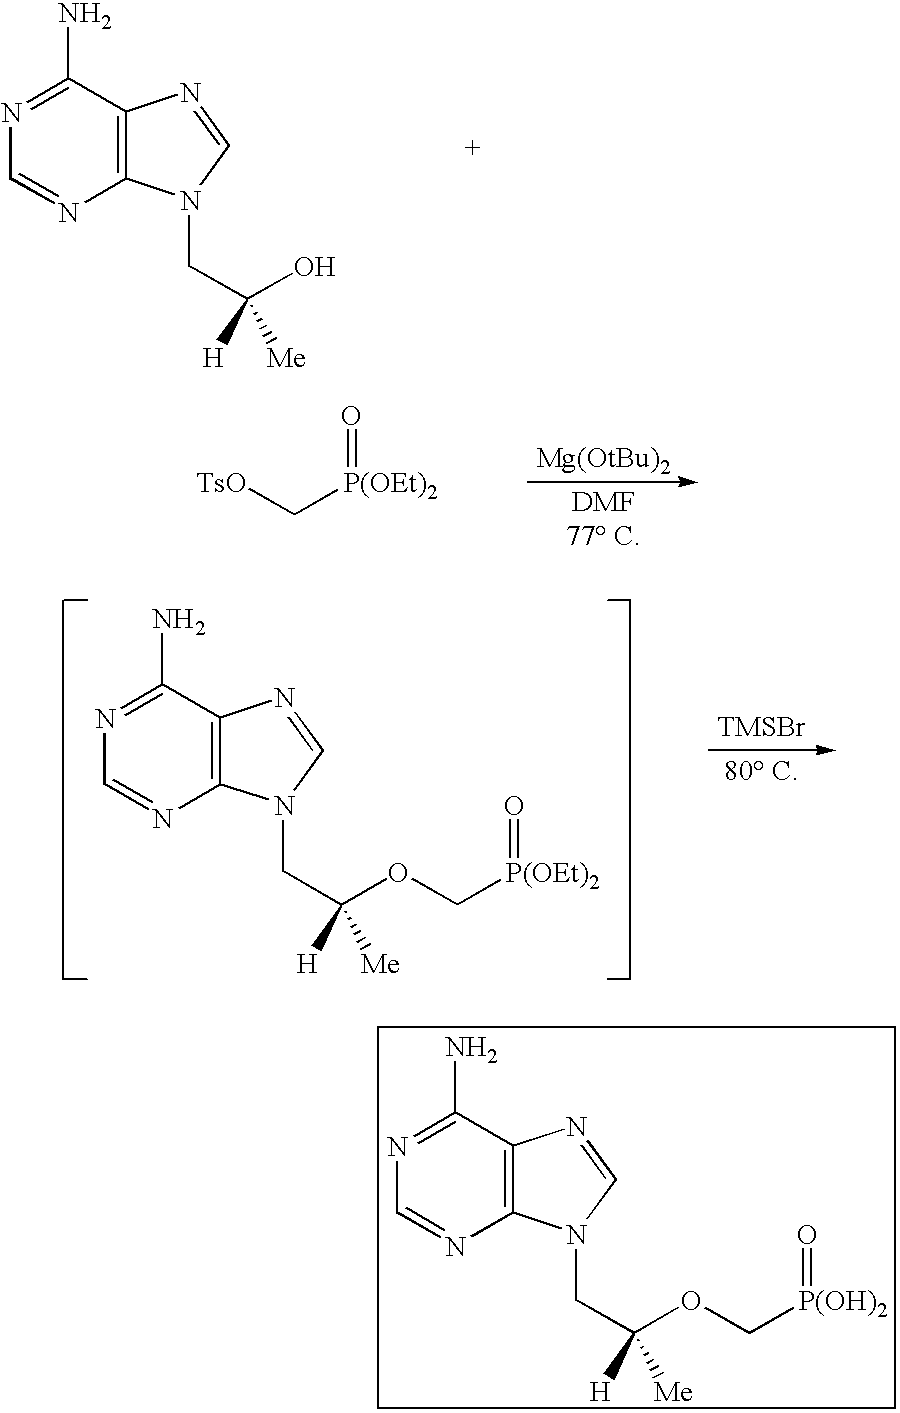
N1=C(N)C2=C(N=C1)N(CC(O)([H])[Me])C=N2.C([P(OEt)2]=O)[TsO].N1=C(N)C2=C(N=C1)N(CC(OC[P(OEt)2]=O)([H])[Me])C=N2.[TMSBr].N1=C(N)C2=C(N=C1)N(CC(OC[P(OH)2]=O)([H])[Me])C=N2
